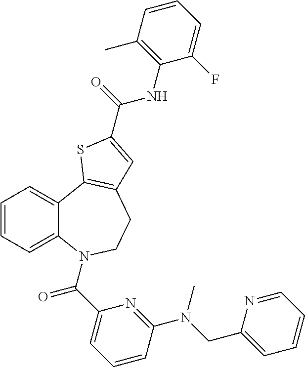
C1=CC=C2C(=C1)C1=C(CCN2C(C2=CC=CC(N(CC3=CC=CC=N3)C)=N2)=O)C=C(C(=O)NC2=C(C)C=CC=C2F)S1
